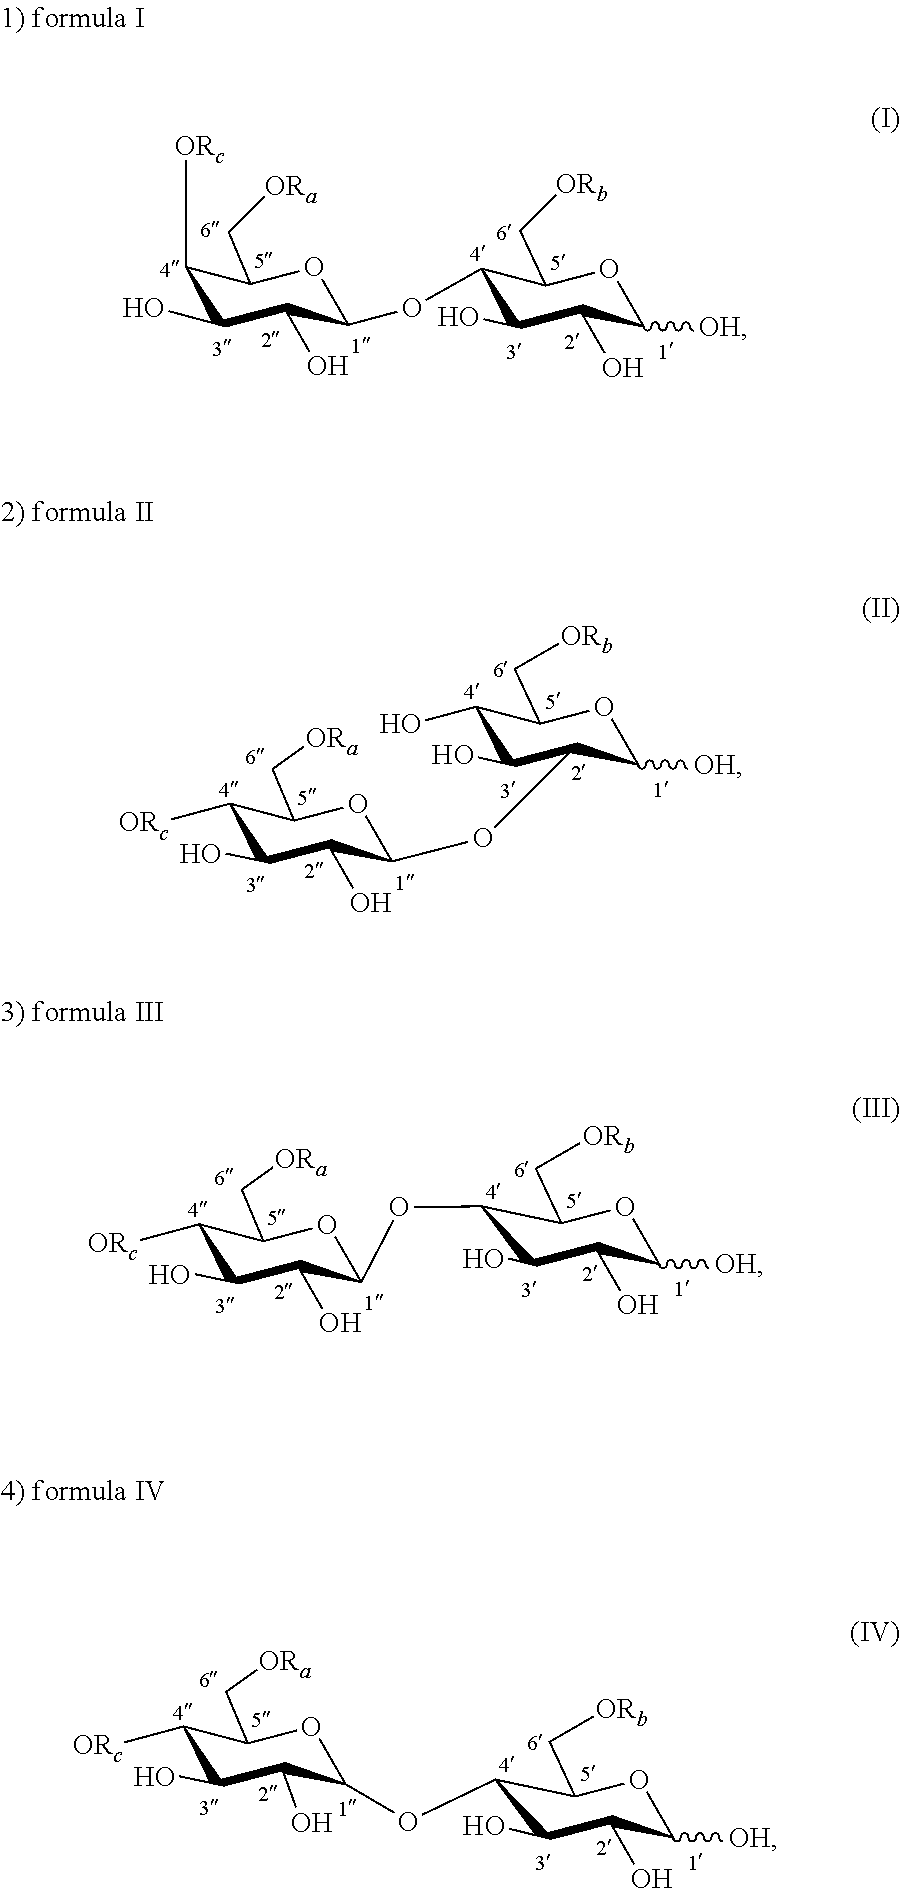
C1([ORc])C(O)C(O)C(OC2C(O)C(O)C([OH])OC2C[ORb])OC1C[ORa].C1([ORc])C(O)C(O)C(OC2C(O)C(O)C(C[ORb])OC2[OH])OC1C[ORa].C1([ORc])C(O)C(O)C(OC2C(O)C(O)C([OH])OC2C[ORb])OC1C[ORa].C1([ORc])C(O)C(O)C(OC2C(O)C(O)C([OH])OC2C[ORb])OC1C[ORa]
